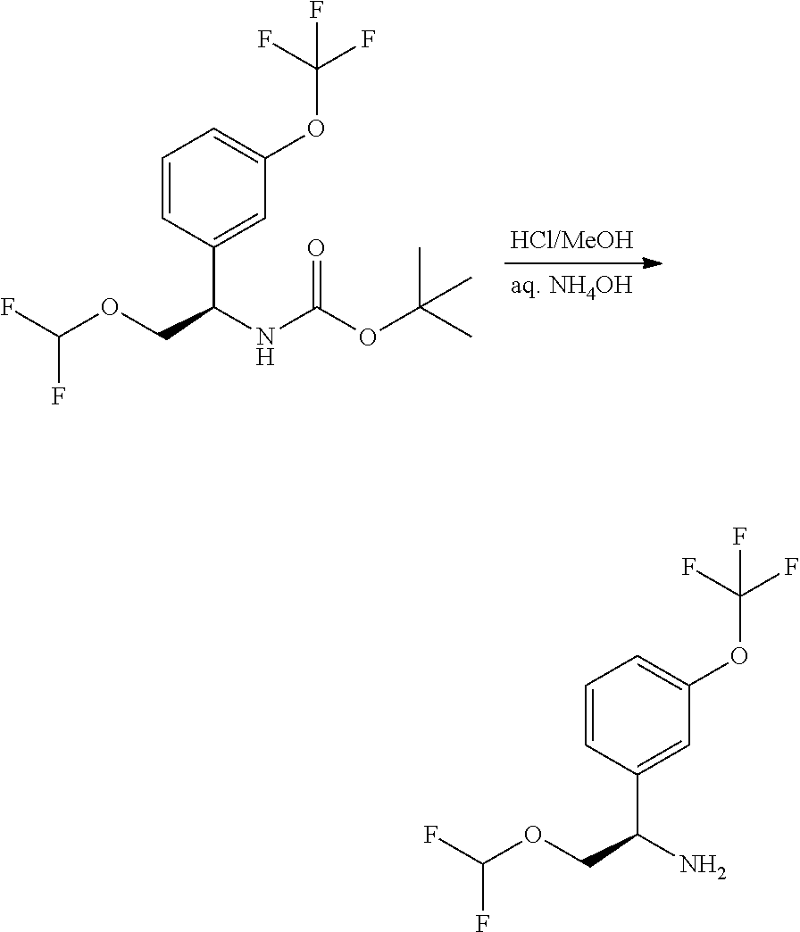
FC(OCC(NC(=O)OC(C)(C)C)C1=CC(OC(F)(F)F)=CC=C1)F.FC(OCC(N)C1=CC(OC(F)(F)F)=CC=C1)F
